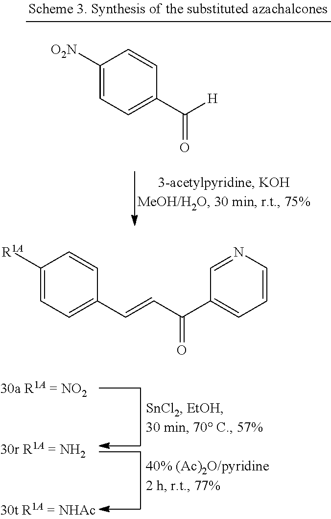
C1([R1A])=CC=C(C=CC(=O)C2=CC=CN=C2)C=C1.C1([O2N])=CC=C(C([H])=O)C=C1
